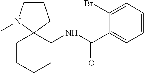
C1CCC2(N1C)CCCCC2NC(C1=CC=CC=C1Br)=O
